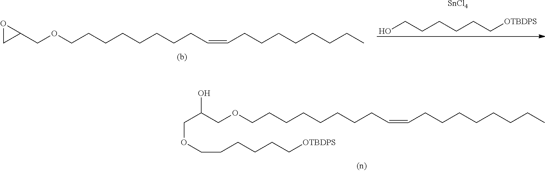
C(OCCCCCC[OTBDPS])C(COCCCCCCCCC=CCCCCCCCC)O.O(CCCCCCCCC=CCCCCCCCC)CC1OC1.OCCCCCC[OTBDPS].[SnCl4]
